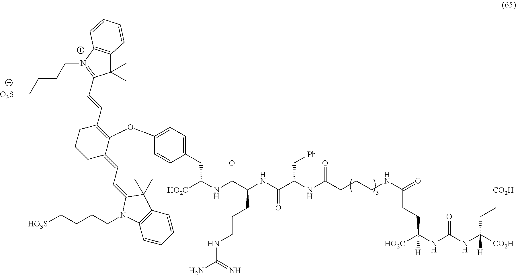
[CO2H]C(NC(NC([HO2C])(CCC(NCCCC(NC(C(NC(CCCNC(=N)N)C(NC([HO2C])CC1=CC=C(OC2=C(C=CC3=N(CCCC[O3S])C4=C(C3(C)C)C=CC=C4)CCCC2=CC=C2C(C)(C)C3=C(C=CC=C3)N2CCCC[HO3S])C=C1)=O)=O)C[Ph])=O)=O)[H])=O)(CC[CO2H])[H]
